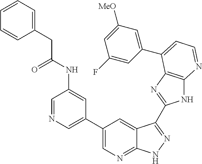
C1(C2=CN=CC(NC(CC3=CC=CC=C3)=O)=C2)=CN=C2C(=C1)C(C1=NC3=C(N1)N=CC=C3C1=CC([MeO])=CC(F)=C1)=NN2
